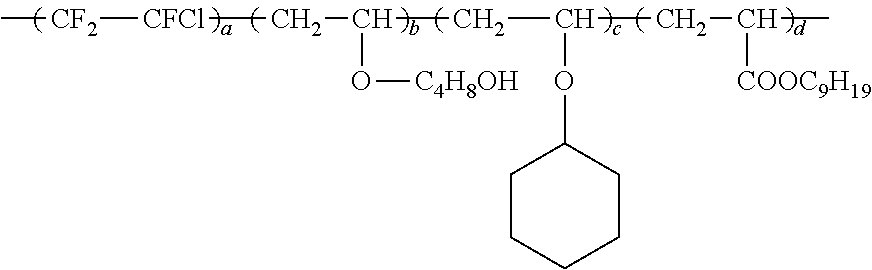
[CF2]([CFCl]CC(O[C4H8OH])CC(CC(C)[COOC9H19])OC1CCCCC1)C
